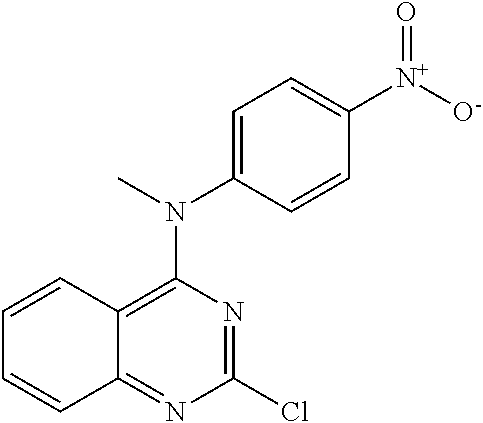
C1(Cl)=NC(N(C)C2=CC=C([N+]([O-])=O)C=C2)=C2C(=N1)C=CC=C2
